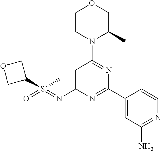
C1CN(C2=NC(C3=CC(N)=NC=C3)=NC(N=S(=O)(C3COC3)C)=C2)C(C)CO1
